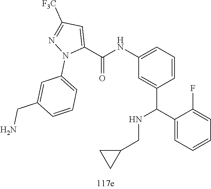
C1=C(CN)C=CC=C1N1C(C(=O)NC2=CC=CC(C(NCC3CC3)C3=CC=CC=C3F)=C2)=CC([F3C])=N1
